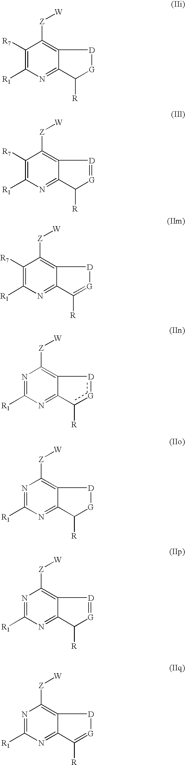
C1([R7])=C([R1])N=C2C(=C1[Z][W])[D][G]C2[R].C1([R7])=C([R1])N=C2C(=C1[Z][W])[D]=[G]C2[R].C1([R7])=C([R1])N=C2C(=C1[Z][W])[D][G]=C2[R].N1=C([R1])N=C2C(=C1[Z][W])[D][G]C2[R].N1=C([R1])N=C2C(=C1[Z][W])[D]=[G]C2[R].N1=C([R1])N=C2C(=C1[Z][W])[D][G]=C2[R].N1=C([R1])N=C2C(=C1[Z][W])[D][G]C2[R]
